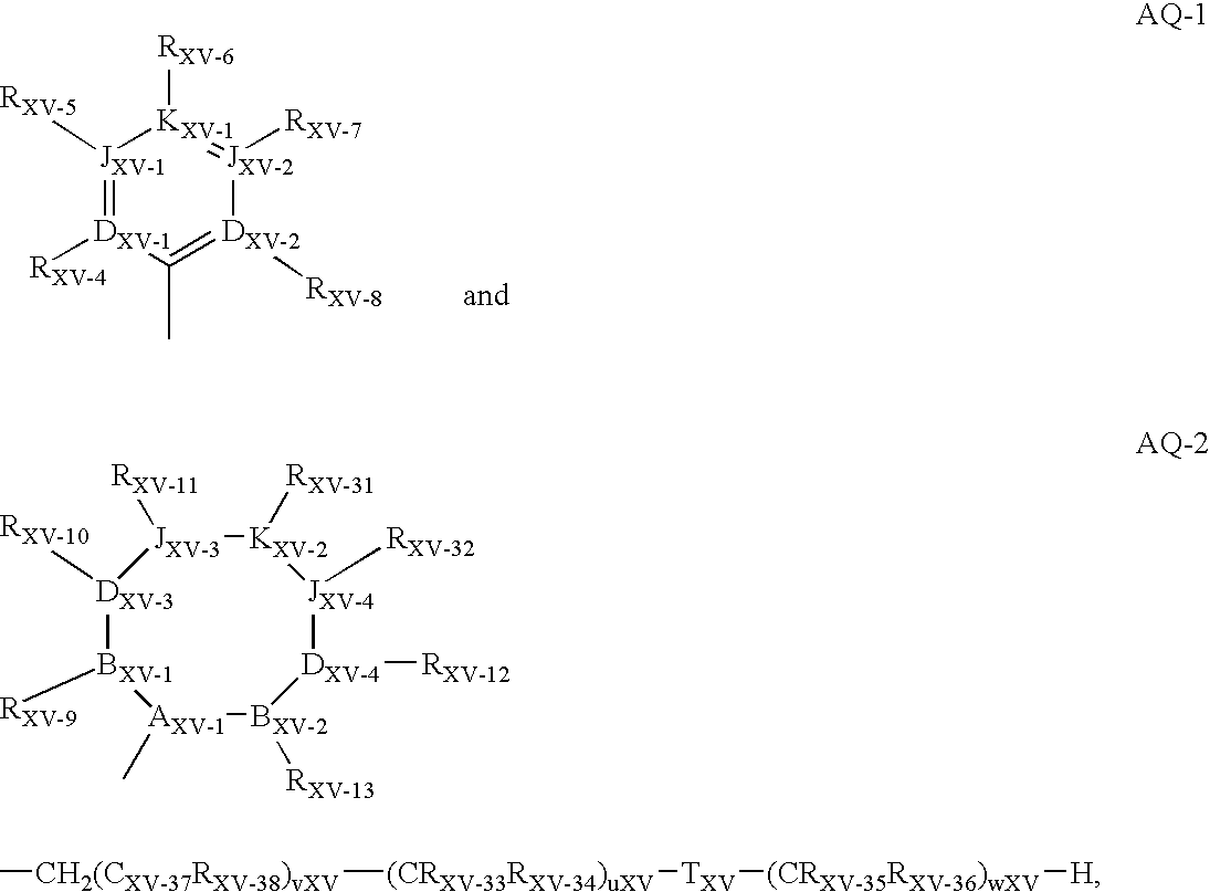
[JXV-1]1([RXV-5])=[DXV-1]([RXV-4])C(C)=[DXV-2]([RXV-8])[JXV-2]([RXV-7])=[KXV-1]1[RXV-6].[AXV-1]1(C)[BXV-2]([RXV-13])[DXV-4]([RXV-12])[JXV-4]([RXV-32])[KXV-2]([RXV-31])[JXV-3]([RXV-11])[DXV-3]([RXV-10])[BXV-1]1[RXV-9].C[CH2(CXV-37RXV-38)vXV][(CRXV-33RXV-34)uXV][TXV][(CRXV-35RXV-36)wXV][H]
